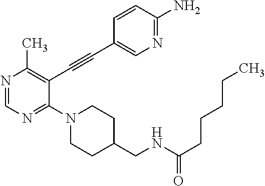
N1=CN=C(N2CCC(CNC(CCCCC)=O)CC2)C(C#CC2=CN=C(N)C=C2)=C1C
